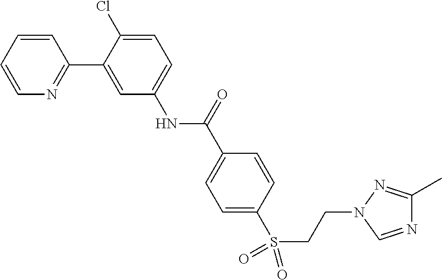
C1=CC=CN=C1C1=CC(NC(C2=CC=C(S(CCN3N=C(C)N=C3)(=O)=O)C=C2)=O)=CC=C1Cl
